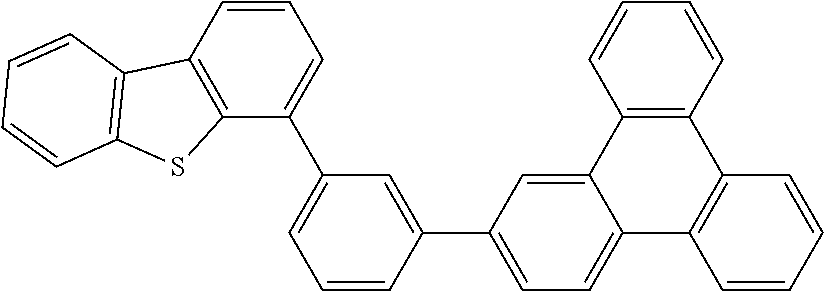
C1=CC2=C(C=C1)C1=C(C3=CC=C(C4=CC(C5=CC=CC6=C5SC5=C6C=CC=C5)=CC=C4)C=C23)C=CC=C1
